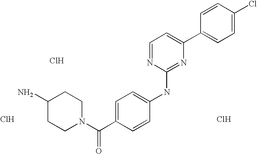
C1=CC(C2=CC=NC(NC3=CC=C(C(N4CCC(N)CC4)=O)C=C3)=N2)=CC=C1Cl.Cl.Cl.Cl
